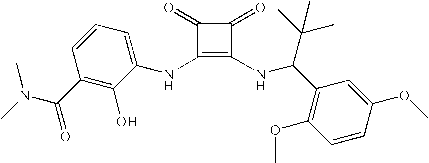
N(C1=C(NC(C2=C(OC)C=CC(OC)=C2)C(C)(C)C)C(=O)C1=O)C1=CC=CC(C(=O)N(C)C)=C1O
